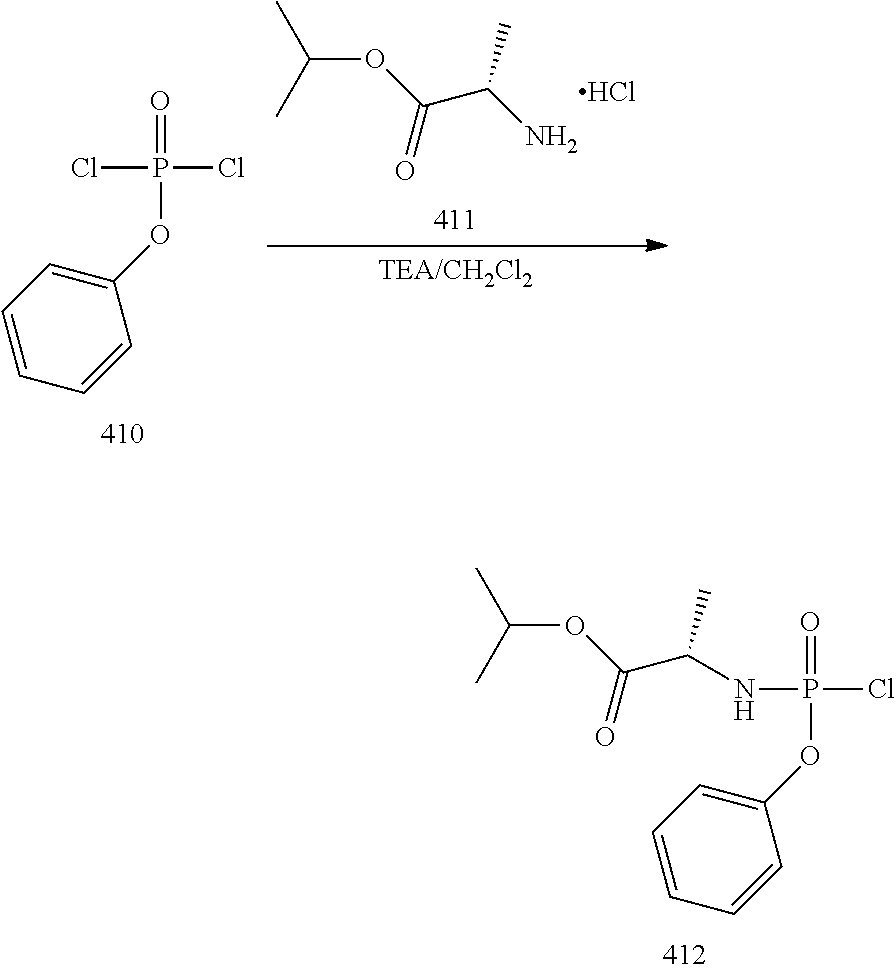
N(P(Cl)(=O)OC1=CC=CC=C1)C(C(OC(C)C)=O)C.ClP(Cl)(=O)OC1=CC=CC=C1.C(OC(C(N)C)=O)(C)C.Cl
